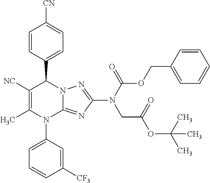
C1=CC(C2C([NC])=C(C)N(C3=CC=CC([CF3])=C3)C3=NC(N(C(OCC4=CC=CC=C4)=O)CC(OC(C)(C)C)=O)=NN23)=CC=C1[CN]
